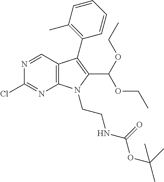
C12=C(C=NC(Cl)=N1)C(C1=C(C)C=CC=C1)=C(C(OCC)OCC)N2CCNC(OC(C)(C)C)=O
